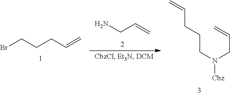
NCC=C.C(CCC=C)Br.C(CCN(CC=C)[Cbz])C=C
